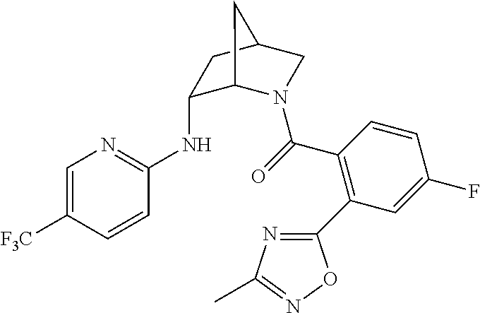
C1(NC2=NC=C([F3C])C=C2)C2N(C(=O)C3=C(C4=NC(C)=NO4)C=C(F)C=C3)CC(C1)C2
